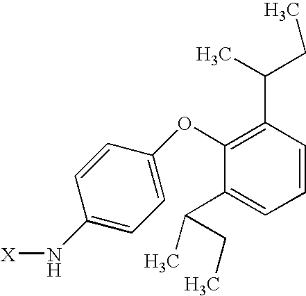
C1(N[X])=CC=C(OC2=C(C(CC)C)C=CC=C2C(C)CC)C=C1
